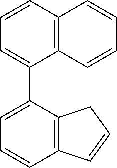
C1=CC2=C(C(C3=CC=CC4=C3CC=C4)=C1)C=CC=C2
